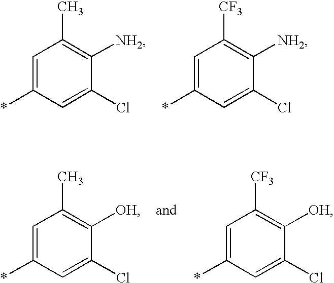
C1=C(*)C=C(Cl)C([NH2])=C1C.C1=C(*)C=C(Cl)C([NH2])=C1[CF3].C1=C(*)C=C(Cl)C([OH])=C1C.C1=C(*)C=C(Cl)C([OH])=C1[CF3]
